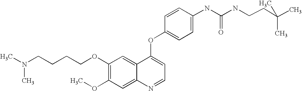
C1=CC(OC2=CC=NC3=CC(OC)=C(OCCCCN(C)C)C=C23)=CC=C1NC(=O)NCCC(C)(C)C
